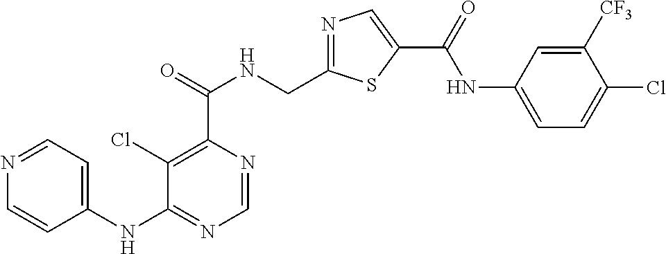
C1=NC(C(=O)NCC2=NC=C(C(=O)NC3=CC=C(Cl)C([CF3])=C3)S2)=C(Cl)C(NC2=CC=NC=C2)=N1
